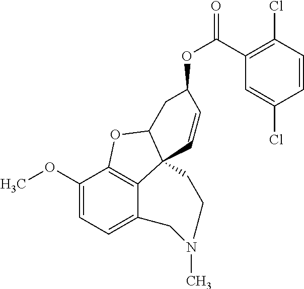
C1(OC)=CC=C2C3=C1OC1C3(C=CC(OC(=O)C3=C(Cl)C=CC(Cl)=C3)C1)CCN(C)C2
